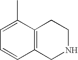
C1=C(C)C2=C(C=C1)CNCC2
